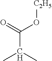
CC(C)C(=O)O[C2H5]
